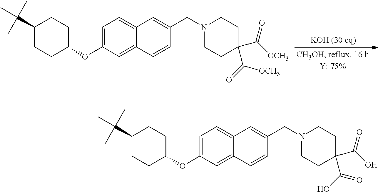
C1(C(C)(C)C)CCC(OC2=CC=C3C(=C2)C=CC(CN2CCC(C([OCH3])=O)(C([OCH3])=O)CC2)=C3)CC1.C1(C(C)(C)C)CCC(OC2=CC=C3C(=C2)C=CC(CN2CCC(C(O)=O)(C(=O)O)CC2)=C3)CC1
